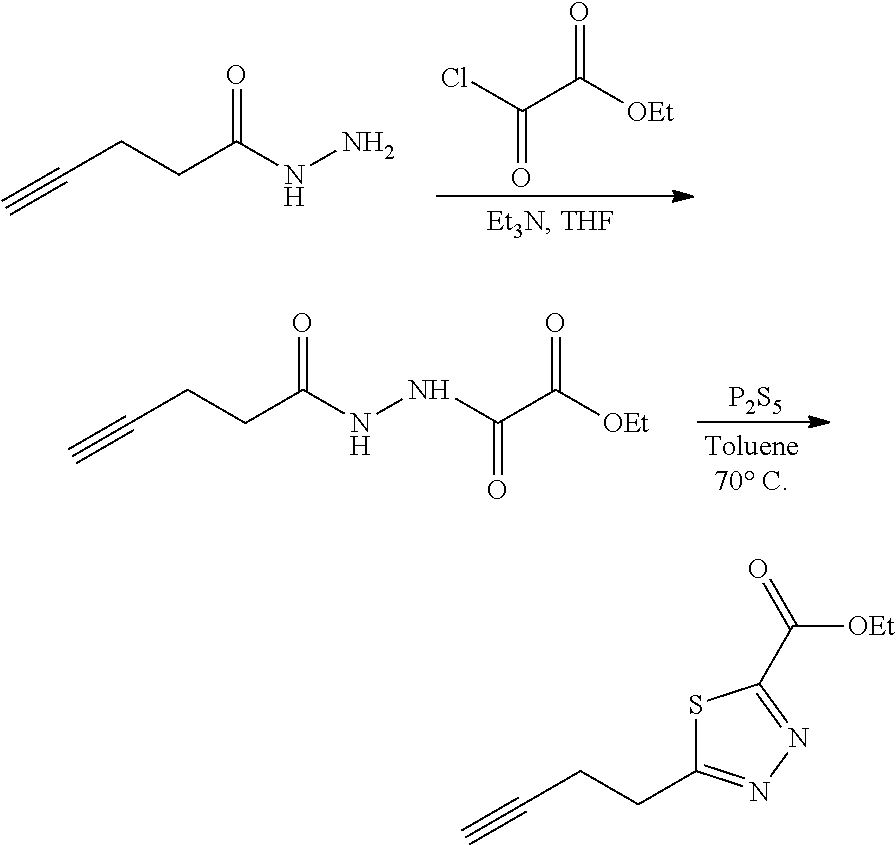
C(CCC(NN)=O)#C.O=C(Cl)C([OEt])=O.C(CCC(NNC(C([OEt])=O)=O)=O)#C.[P2S5].S1C(CCC#C)=NN=C1C(=O)[OEt]
